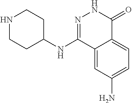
N(C1=NNC(=O)C2=CC=C(N)C=C12)C1CCNCC1
